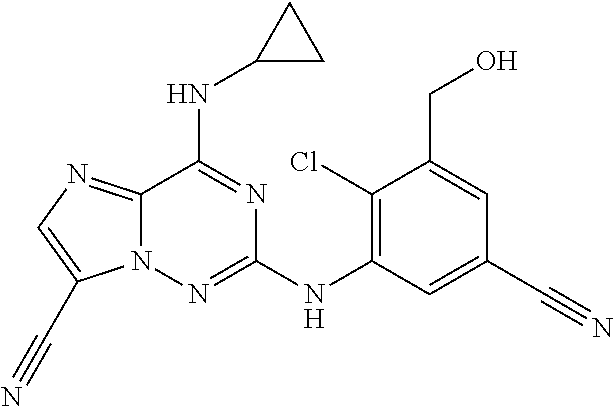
C12=NC=C(C#N)N1N=C(NC1=C(Cl)C(CO)=CC(C#N)=C1)N=C2NC1CC1
